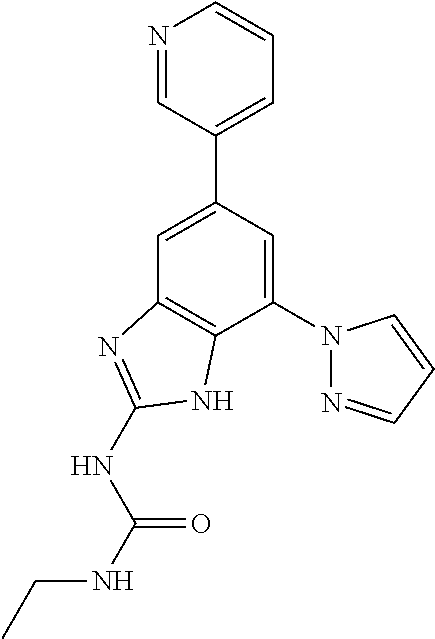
C1=C(C2=CC=CN=C2)C=C(N2N=CC=C2)C2=C1N=C(NC(NCC)=O)N2
